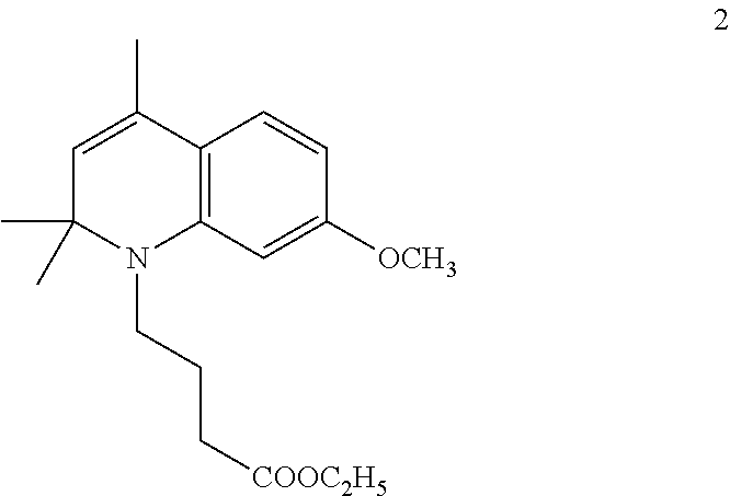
C12=C(C=C([OCH3])C=C1)N(CCC[COOC2H5])C(C)(C)C=C2C
